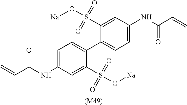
C1=C(NC(C=C)=O)C=C(S(O[Na])(=O)=O)C(C2=CC=C(NC(C=C)=O)C=C2S(O[Na])(=O)=O)=C1.[(M49)]
